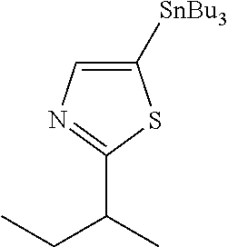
C1=C([SnBu3])SC(C(C)CC)=N1
